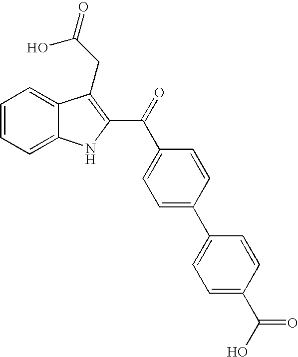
C1=CC=C2C(=C1)C(CC(=O)O)=C(C(=O)C1=CC=C(C3=CC=C(C(O)=O)C=C3)C=C1)N2
